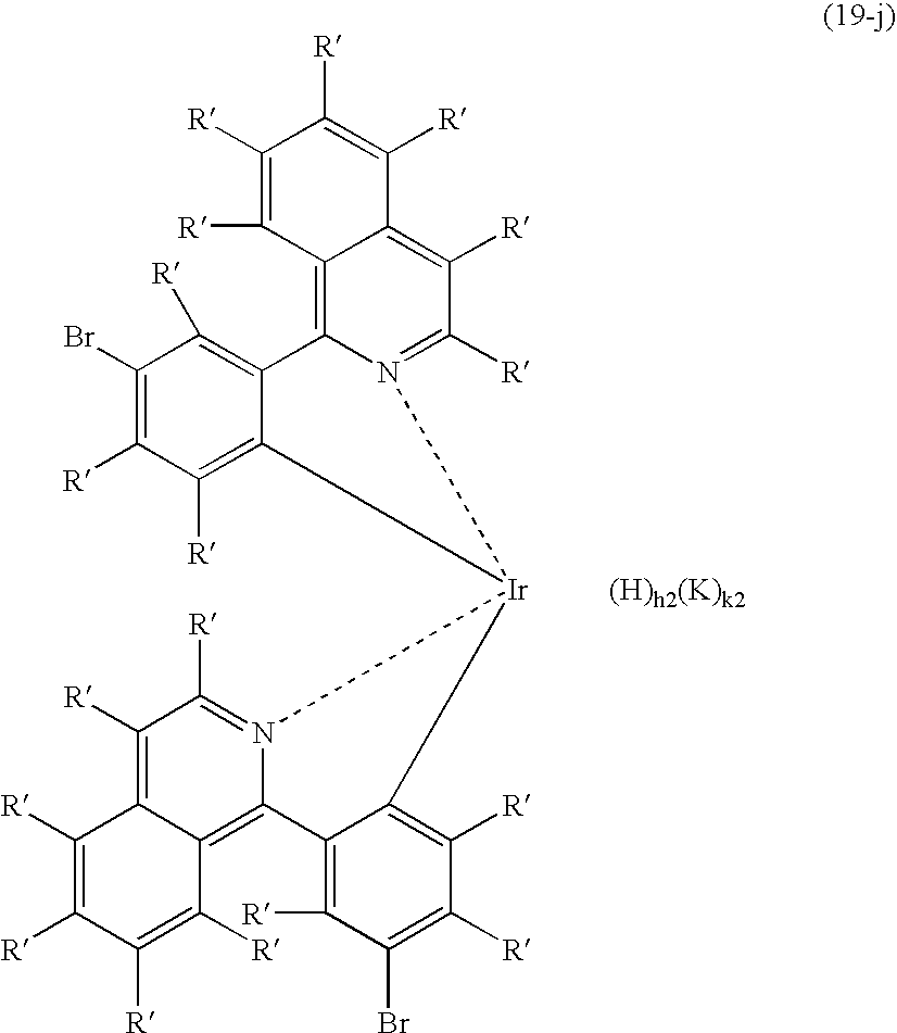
C12=C3N(=C([R])C([R])=C1C([R])=C([R])C([R])=C2[R])[Ir]1(C2=C([R])C([R])=C(Br)C([R])=C32)C2=C([R])C([R])=C(Br)C([R])=C2C2=C3C(=C([R])C([R])=N21)C([R])=C([R])C([R])=C3[R].[(H)h2(K)k2]
